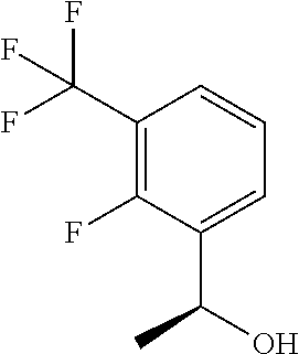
C(C1=C(F)C(C(O)C)=CC=C1)(F)(F)F
